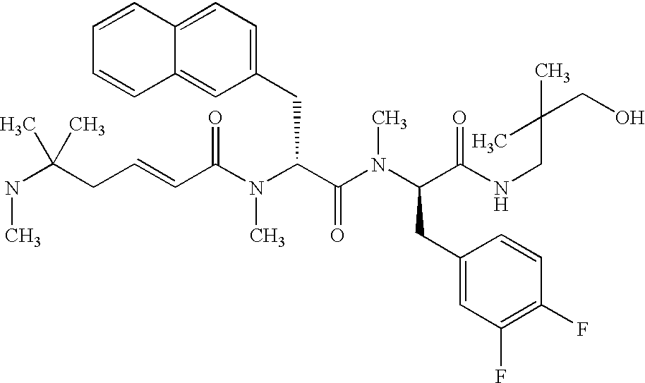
N(C(CC=CC(N(C(C(N(C(CC1=CC(F)=C(F)C=C1)C(NCC(CO)(C)C)=O)C)=O)CC1=CC=C2C(=C1)C=CC=C2)C)=O)(C)C)C
